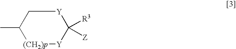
[(CH2)p]1[Y]C([R3])([Z])[Y]CC1C
